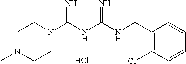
C1N(C)CCN(C(NC(NCC2=C(Cl)C=CC=C2)=N)=N)C1.Cl
